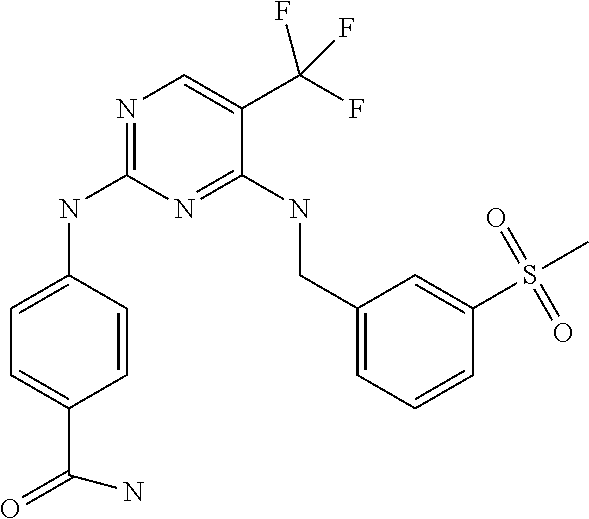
C1=C(NC2=NC=C(C(F)(F)F)C(NCC3=CC=CC(S(C)(=O)=O)=C3)=N2)C=CC(C(=O)N)=C1
